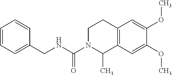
C1=CC=C(CNC(N2C(C)C3=C(CC2)C=C(OC)C(OC)=C3)=O)C=C1
